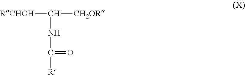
C([CH2OR])([RCHOH])NC([R])=O
